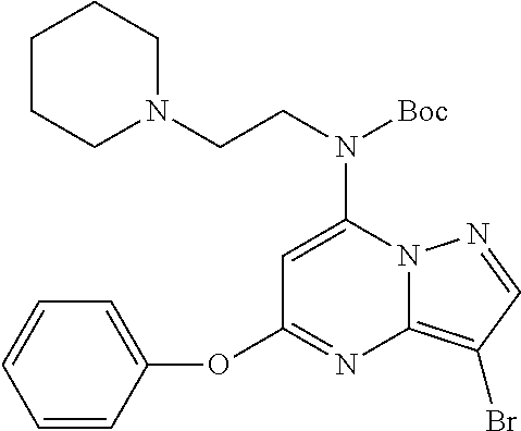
C1=C(N(CCN2CCCCC2)[Boc])N2C(=C(Br)C=N2)N=C1OC1=CC=CC=C1
